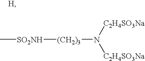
C[SO2NH][(CH2)3]N([C2H4SO3Na])[C2H4SO3Na]
